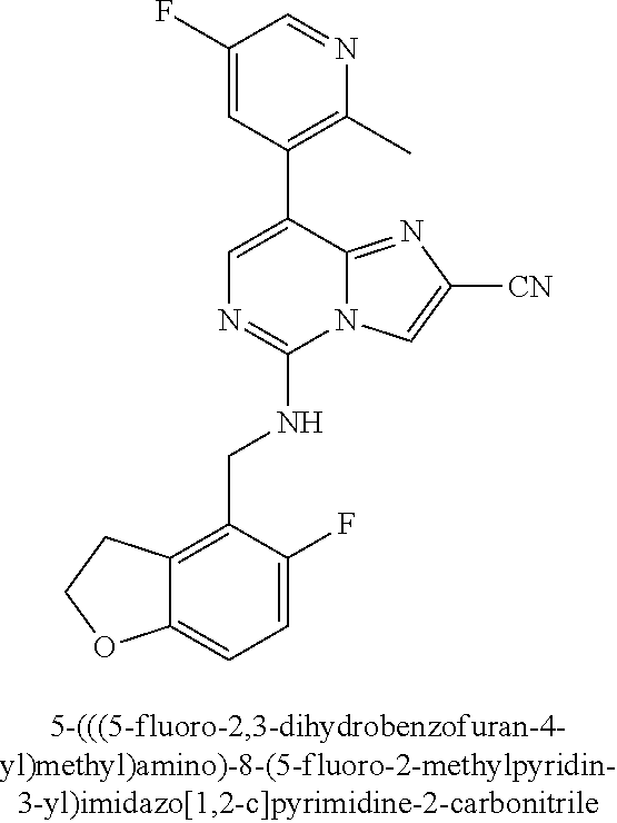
C12=CC=C(F)C(CNC3=NC=C(C4=C(C)N=CC(F)=C4)C4=NC([CN])=CN34)=C1CCO2
